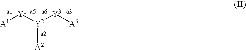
[A1][Y1][Y2]([Y3][A3])[A2]
